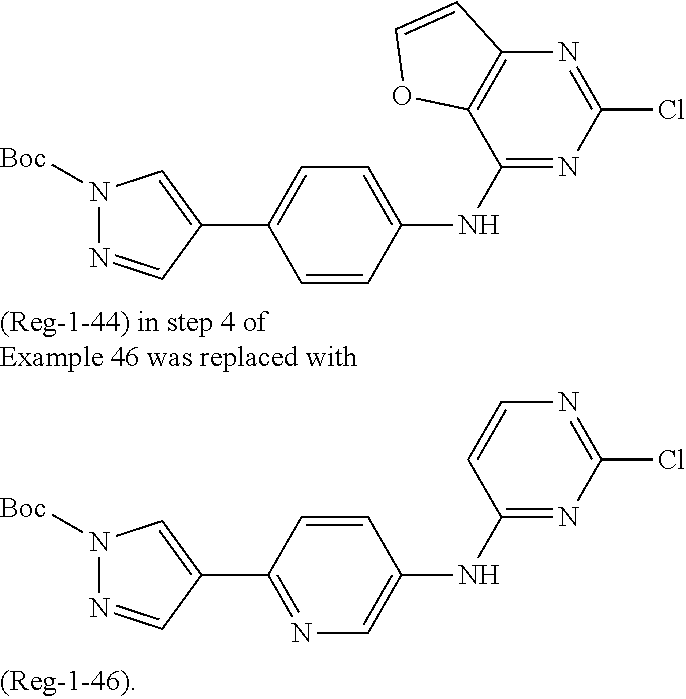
C1(NC2=CC=C(C3=CN([Boc])N=C3)C=C2)=NC(Cl)=NC2=C1OC=C2.C1(NC2=CN=C(C3=CN([Boc])N=C3)C=C2)=NC(Cl)=NC=C1
